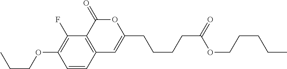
C1=CC2=C(C(F)=C1OCCC)C(=O)OC(CCCCC(OCCCCC)=O)=C2
